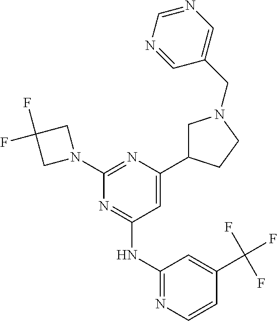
C1=C(C2CN(CC3=CN=CN=C3)CC2)N=C(N2CC(F)(F)C2)N=C1NC1=NC=CC(C(F)(F)F)=C1
